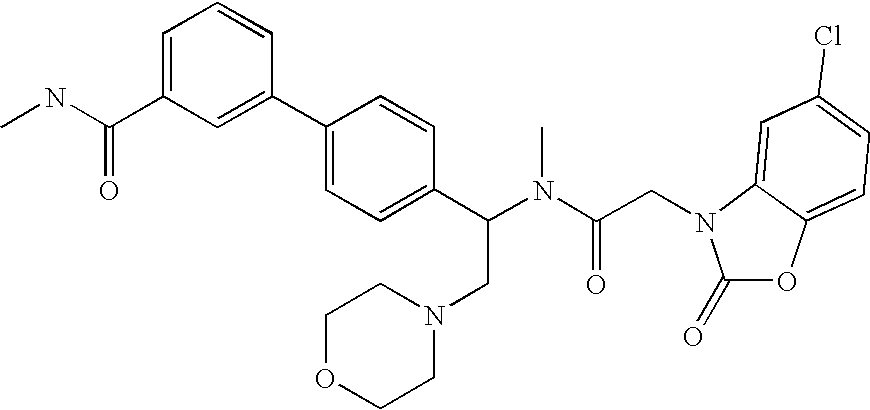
C1=C(C2=CC=C(C(N(C(CN3C(=O)OC4=CC=C(Cl)C=C34)=O)C)CN3CCOCC3)C=C2)C=CC=C1C(NC)=O
